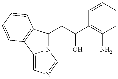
N12C(CC(C3=C(N)C=CC=C3)O)C3=C(C1=CN=C2)C=CC=C3
